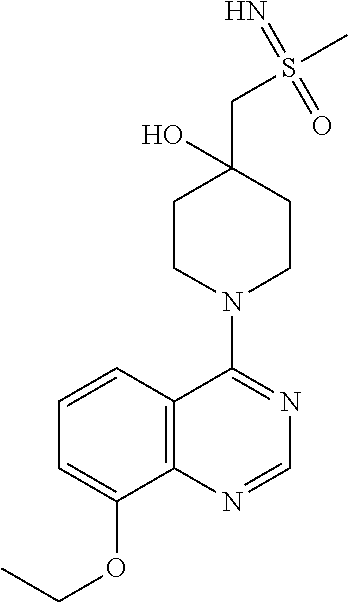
C12=C(N=CN=C1N1CCC(CS(C)(=N)=O)(O)CC1)C(OCC)=CC=C2
